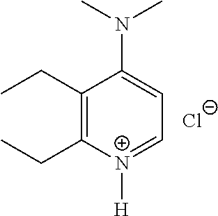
C1(CC)=C(CC)[N+]([H])=CC=C1N(C)C.[Cl-]
